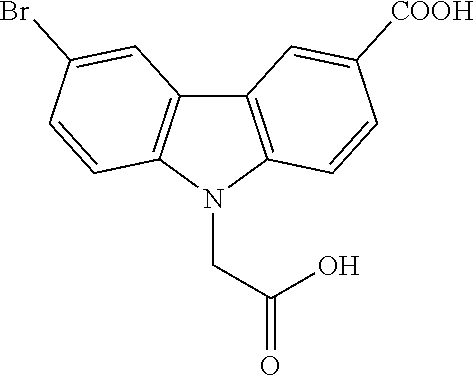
C12=C(N(CC(=O)O)C3=C1C=C(Br)C=C3)C=CC([COOH])=C2
